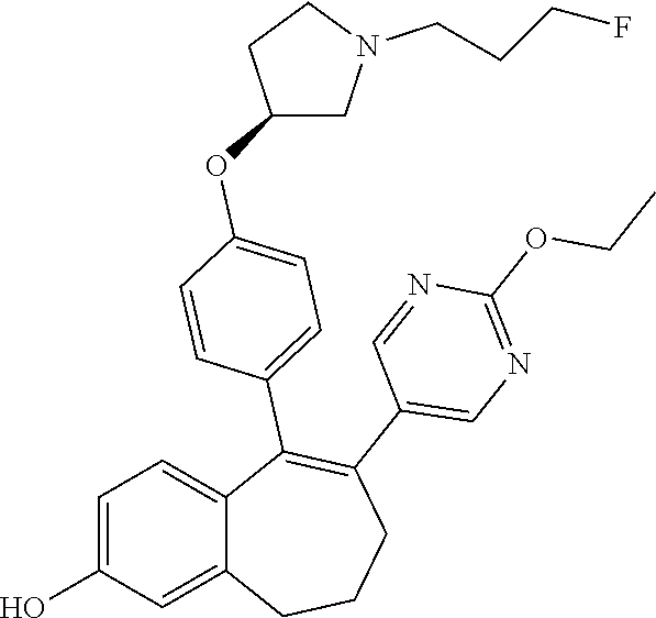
C1=C(O)C=C2C(=C1)C(C1=CC=C(OC3CN(CCCF)CC3)C=C1)=C(C1=CN=C(OCC)N=C1)CCC2
